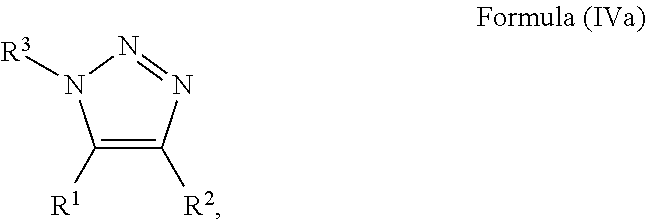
C1([R1])=C([R2])N=NN1[R3]
